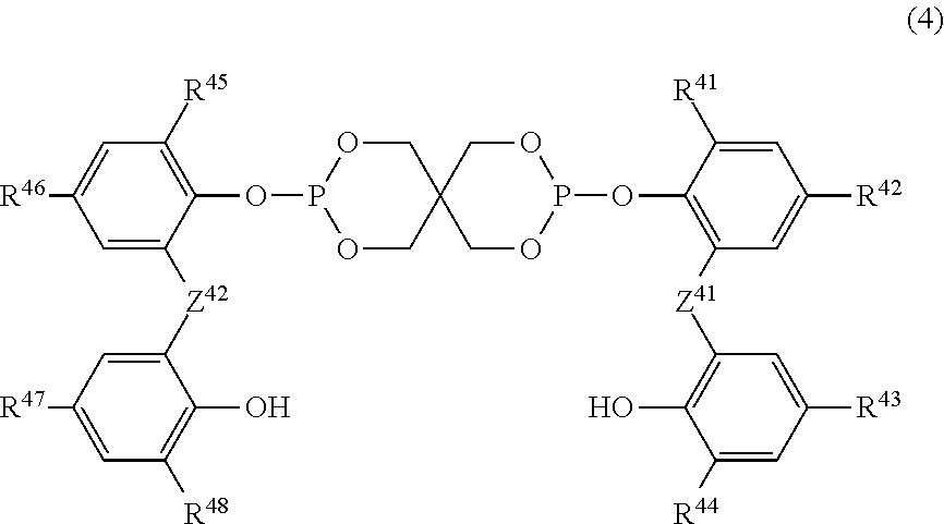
C1=C([R41])C(OP2OCC3(CO2)COP(OC2=C([R45])C=C([R46])C=C2[Z42]C2=CC([R47])=CC([R48])=C2O)OC3)=C([Z41]C2=C(O)C([R44])=CC([R43])=C2)C=C1[R42]
